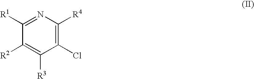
C1(Cl)=C([R4])N=C([R1])C([R2])=C1[R3]
